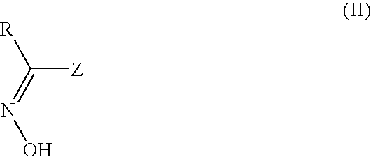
C([Z])(=NO)[R]
